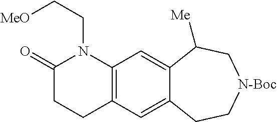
C1(=O)CCC2=C(N1CC[MeO])C=C1C(=C2)CC[N-Boc]CC1[Me]
